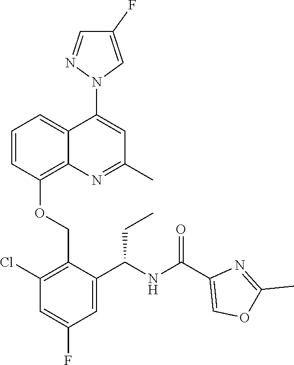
C1=CC(OCC2=C(Cl)C=C(F)C=C2C(NC(C2=COC(C)=N2)=O)CC)=C2C(=C1)C(N1C=C(F)C=N1)=CC(C)=N2
